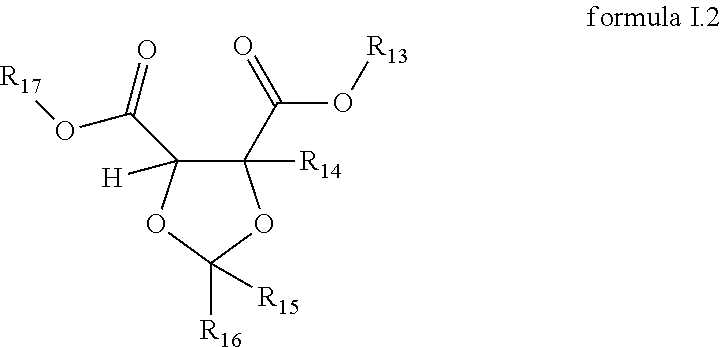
C1(C(=O)O[R13])([R14])C(C(=O)O[R17])([H])OC([R16])([R15])O1
